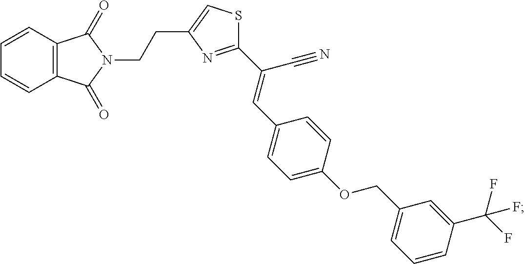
C12=C(C=CC=C1)C(=O)N(CCC1=CSC(C(=CC3=CC=C(OCC4=CC=CC(C(F)(F)F)=C4)C=C3)C#N)=N1)C2=O
